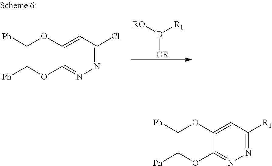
[OR]B([RO])[R1].C1(OC[Ph])=CC(Cl)=NN=C1OC[Ph].C1(OC[Ph])=CC([R1])=NN=C1OC[Ph]
